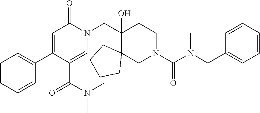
C1(C2=CC=CC=C2)=CC(=O)N(CC2(O)C3(CCCC3)CN(C(=O)N(CC3=CC=CC=C3)C)CC2)C=C1C(N(C)C)=O
